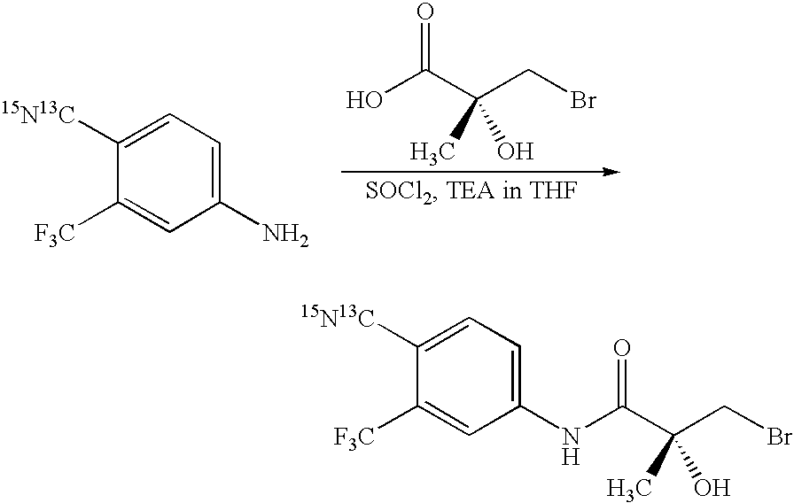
C1([15N13C])=CC=C(N)C=C1[F3C].OC(C(CBr)(C)O)=O.C1([15N13C])=CC=C(NC(C(CBr)(C)O)=O)C=C1[F3C]
